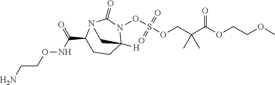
COCCOC(C(COS(=O)(=O)ON1C2([H])CCC(C(NOCCN)=O)N(C1=O)C2)(C)C)=O
